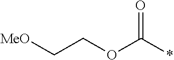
C(COC(*)=O)[MeO]
